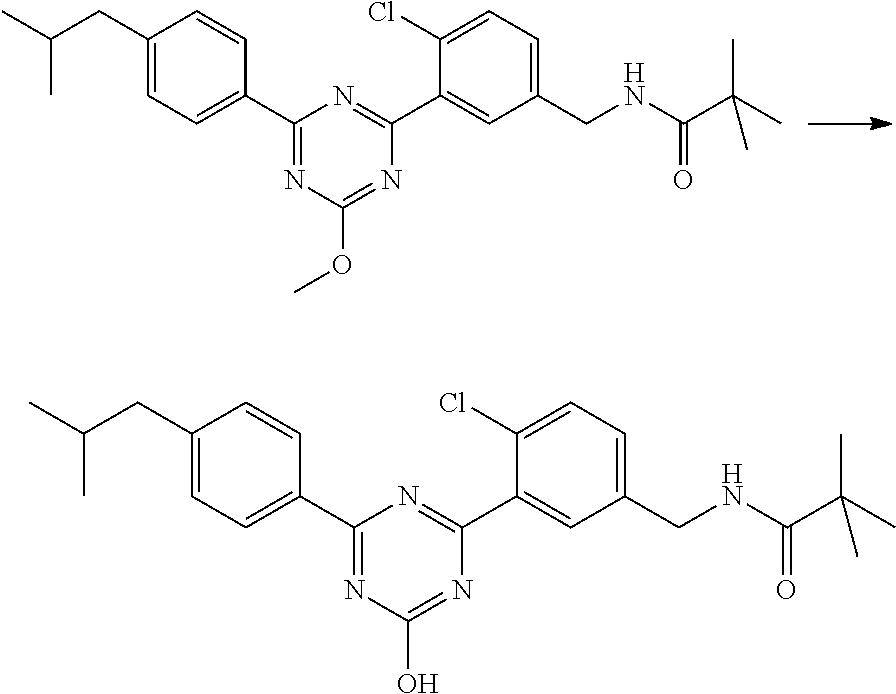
C(C)(CC1=CC=C(C2=NC(OC)=NC(C3=CC(CNC(C(C)(C)C)=O)=CC=C3Cl)=N2)C=C1)C.C(C)(CC1=CC=C(C2=NC(O)=NC(C3=CC(CNC(C(C)(C)C)=O)=CC=C3Cl)=N2)C=C1)C
